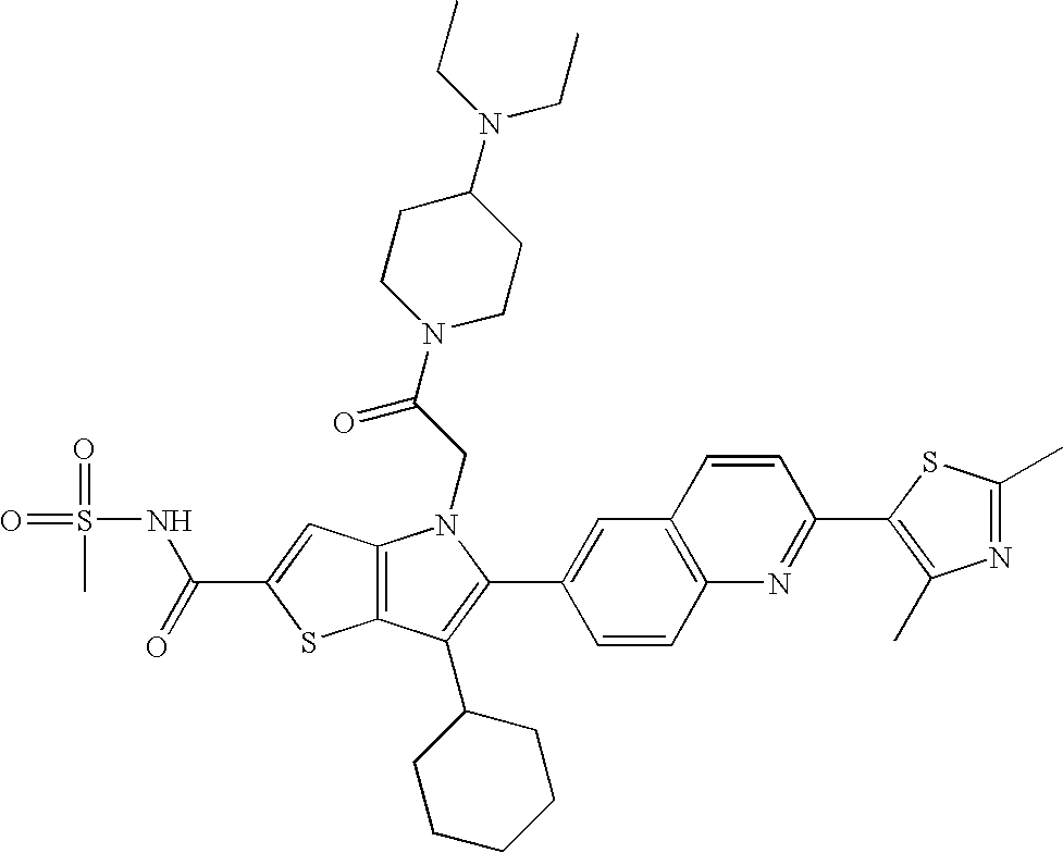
C(C1=CC2=C(S1)C(C1CCCCC1)=C(C1=CC3=C(C=C1)N=C(C1=C(C)N=C(C)S1)C=C3)N2CC(=O)N1CCC(N(CC)CC)CC1)(=O)NS(=O)(=O)C
